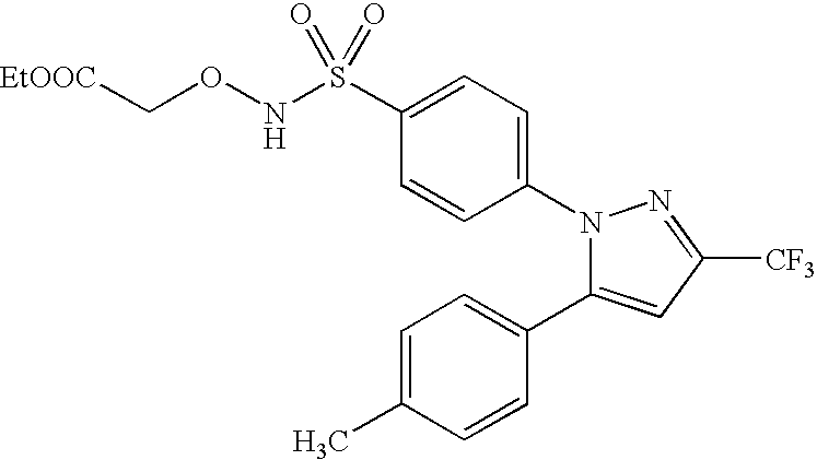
C1=C(S(NOC[EtOOC])(=O)=O)C=CC(N2C(C3=CC=C(C)C=C3)=CC([CF3])=N2)=C1
